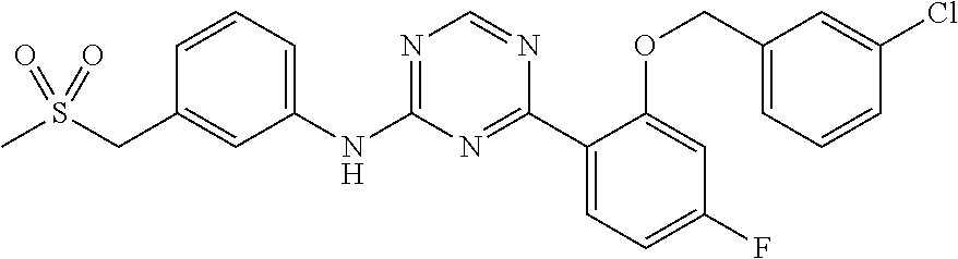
N1=C(NC2=CC=CC(CS(C)(=O)=O)=C2)N=C(C2=CC=C(F)C=C2OCC2=CC=CC(Cl)=C2)N=C1
